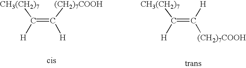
C(=C([(CH2)7COOH])[H])([CH3(CH2)7])[H].C(=C([(CH2)7COOH])[H])([CH3(CH2)7])[H]
